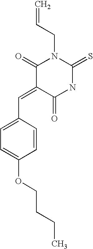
C=CCN1C(=O)C(=CC2=CC=C(OCCCC)C=C2)C(=O)NC1=S
